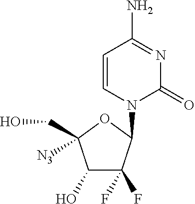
C1=CN(C2C(F)(F)C(O)C(CO)([N3])O2)C(=O)N=C1N
